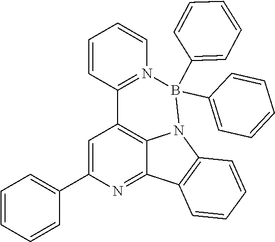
C1=C(C2=CC=CC=C2)N=C2C3=C1C1=N(C=CC=C1)B(C1=CC=CC=C1)(C1=CC=CC=C1)N3C1=C2C=CC=C1
